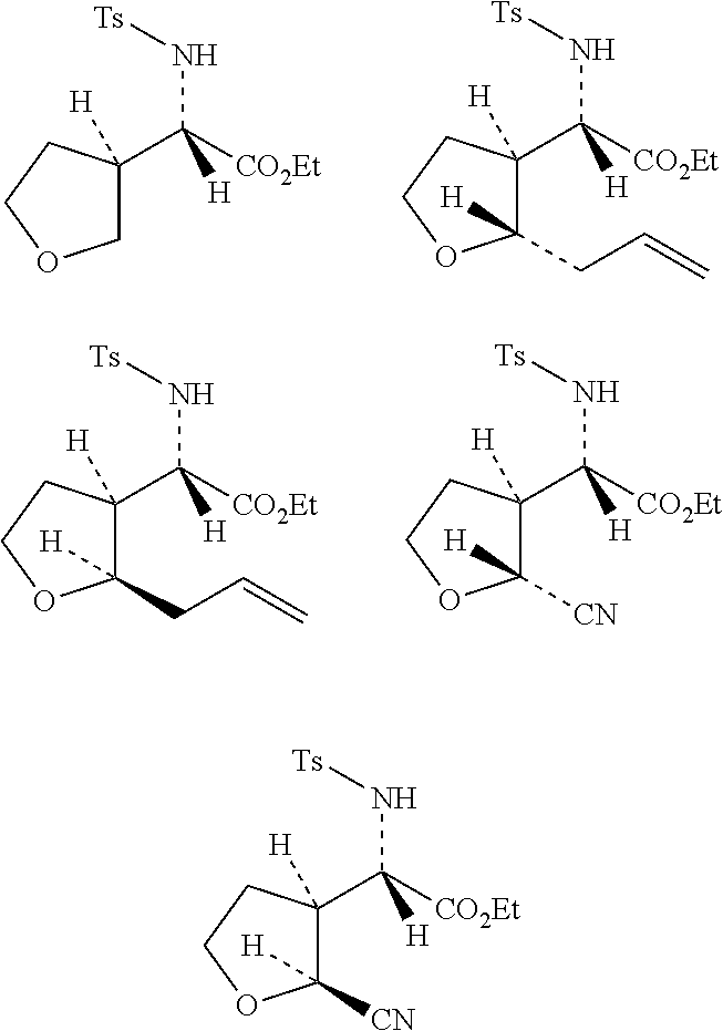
N(C([CO2Et])(C1([H])COCC1)[H])[Ts].N(C([CO2Et])(C1([H])C(CC=C)([H])OCC1)[H])[Ts].N(C([CO2Et])(C1([H])C(CC=C)([H])OCC1)[H])[Ts].N(C([CO2Et])(C1([H])C([CN])([H])OCC1)[H])[Ts].N(C([CO2Et])(C1([H])C([CN])([H])OCC1)[H])[Ts]
